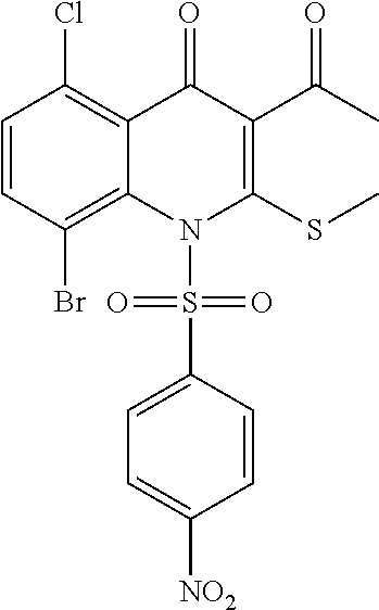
C1=CC(Br)=C2C(=C1Cl)C(=O)C(C(C)=O)=C(SC)N2S(C1=CC=C([NO2])C=C1)(=O)=O
